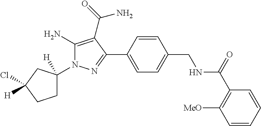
C1C(N2C(N)=C(C(=O)N)C(C3=CC=C(CNC(C4=C([MeO])C=CC=C4)=O)C=C3)=N2)([H])CC(Cl)([H])C1
